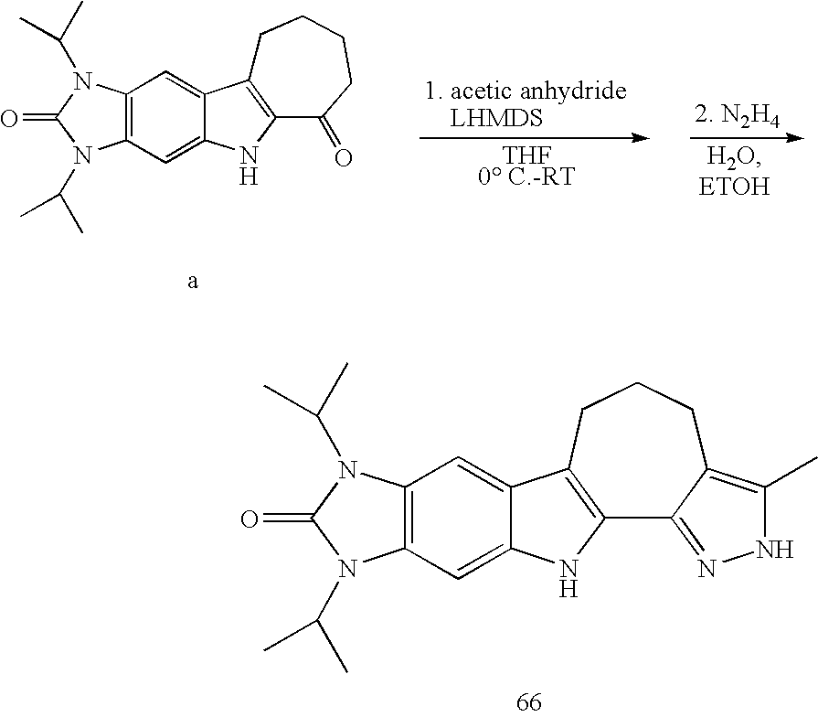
C12=C(C=C3C(=C1)C1=C(N3)C(=O)CCCC1)N(C(C)C)C(=O)N2C(C)C.[THF0 C.-RT].C12=C(C=C3C(=C1)C1=C(N3)C3=NNC(C)=C3CCC1)N(C(C)C)C(=O)N2C(C)C
